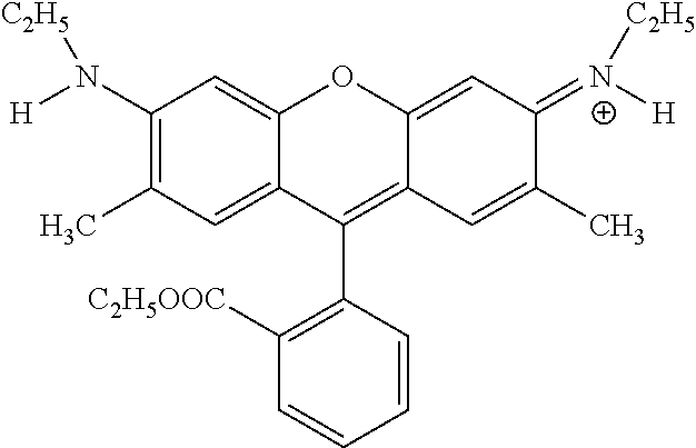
C1(N([H])[C2H5])=C(C)C=C2C(=C1)OC1=CC(=[N+]([H])[C2H5])C(C)=CC1=C2C1=C([C2H5OOC])C=CC=C1
